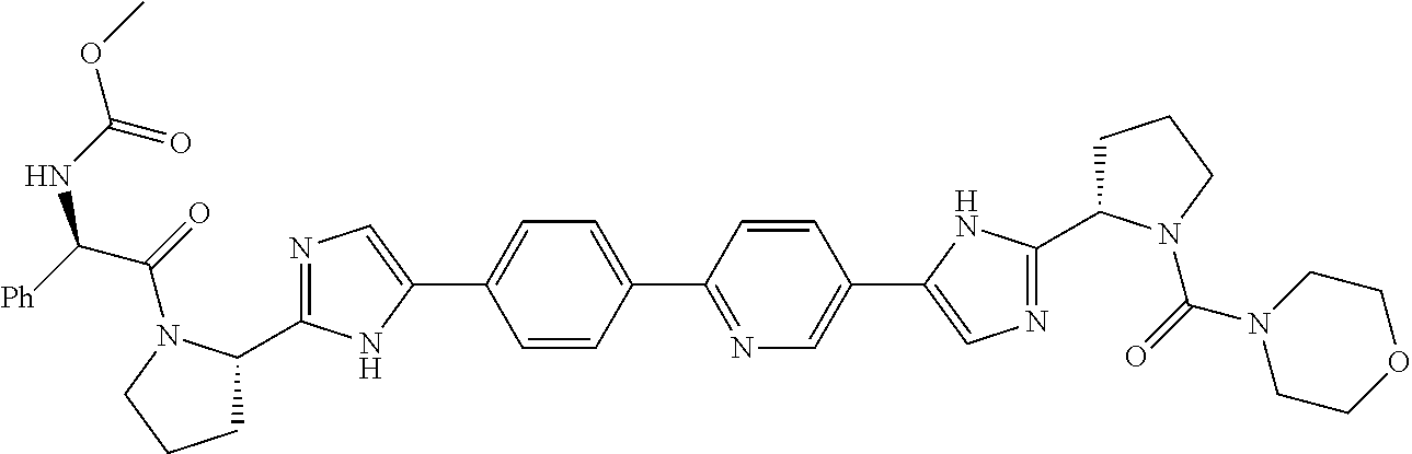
C1=CC(C2=NC=C(C3=CN=C(C4CCCN4C(=O)N4CCOCC4)N3)C=C2)=CC=C1C1=CN=C(C2CCCN2C(=O)C([Ph])NC(OC)=O)N1
